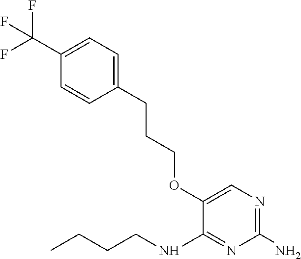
O(C1=CN=C(N)N=C1NCCCC)CCCC1=CC=C(C(F)(F)F)C=C1
